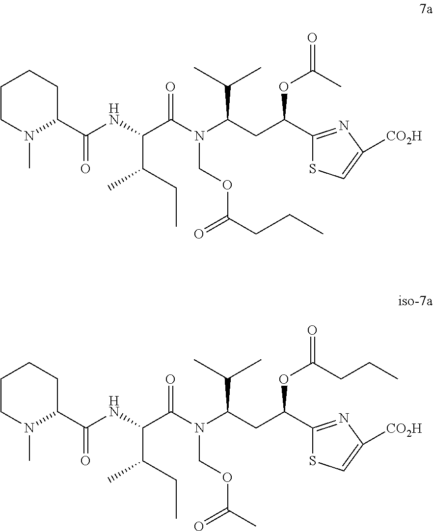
C1(C(CC(N(C(C(NC(C2CCCCN2C)=O)C(CC)C)=O)COC(CCC)=O)C(C)C)OC(=O)C)=NC([CO2H])=CS1.C1(C(CC(N(C(C(NC(C2CCCCN2C)=O)C(CC)C)=O)COC(C)=O)C(C)C)OC(=O)CCC)=NC([CO2H])=CS1
